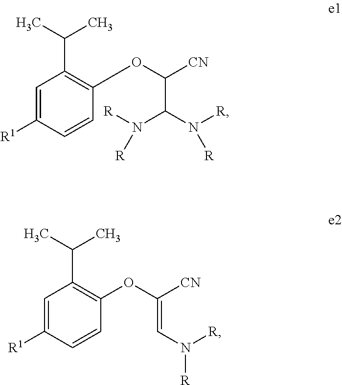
C1=C([R1])C=CC(OC(C(N([R])[R])N([R])[R])[CN])=C1C(C)C.C1=C([R1])C=CC(OC([CN])=CN([R])[R])=C1C(C)C
